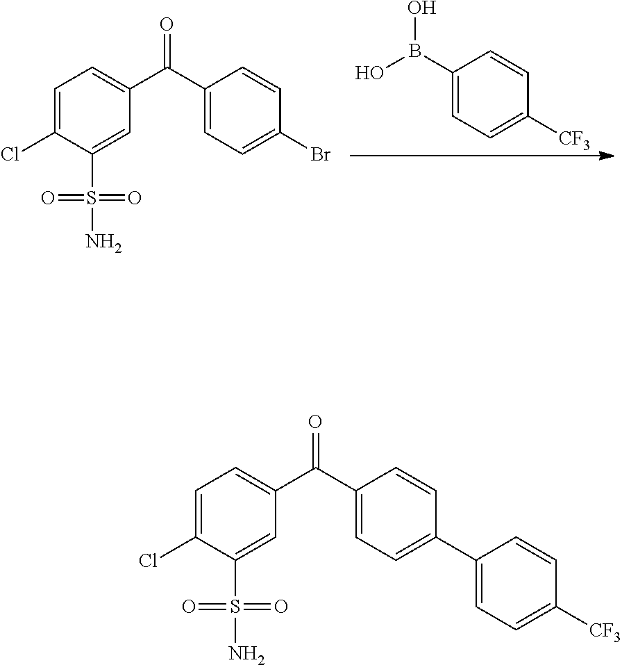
C1=C(Cl)C(S(=O)(=O)N)=CC(C(C2=CC=C(Br)C=C2)=O)=C1.C1(B(O)O)=CC=C([CF3])C=C1.C1=C(Cl)C(S(=O)(=O)N)=CC(C(C2=CC=C(C3=CC=C([CF3])C=C3)C=C2)=O)=C1
